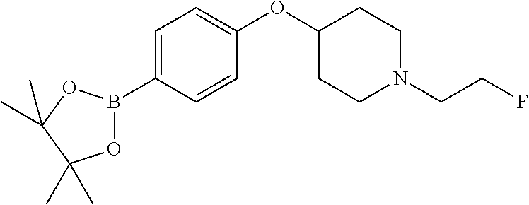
C1=C(B2OC(C)(C)C(C)(C)O2)C=CC(OC2CCN(CCF)CC2)=C1
